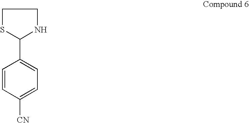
C1(C2SCCN2)=CC=C([CN])C=C1
